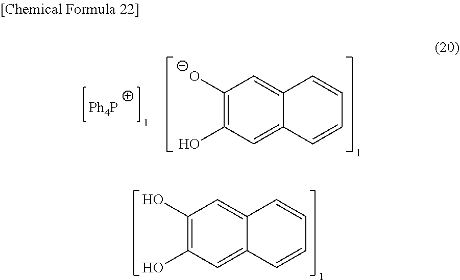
[Ph4P].C1([O-])=C(O)C=C2C(=C1)C=CC=C2.C1(O)=C(O)C=C2C(=C1)C=CC=C2
